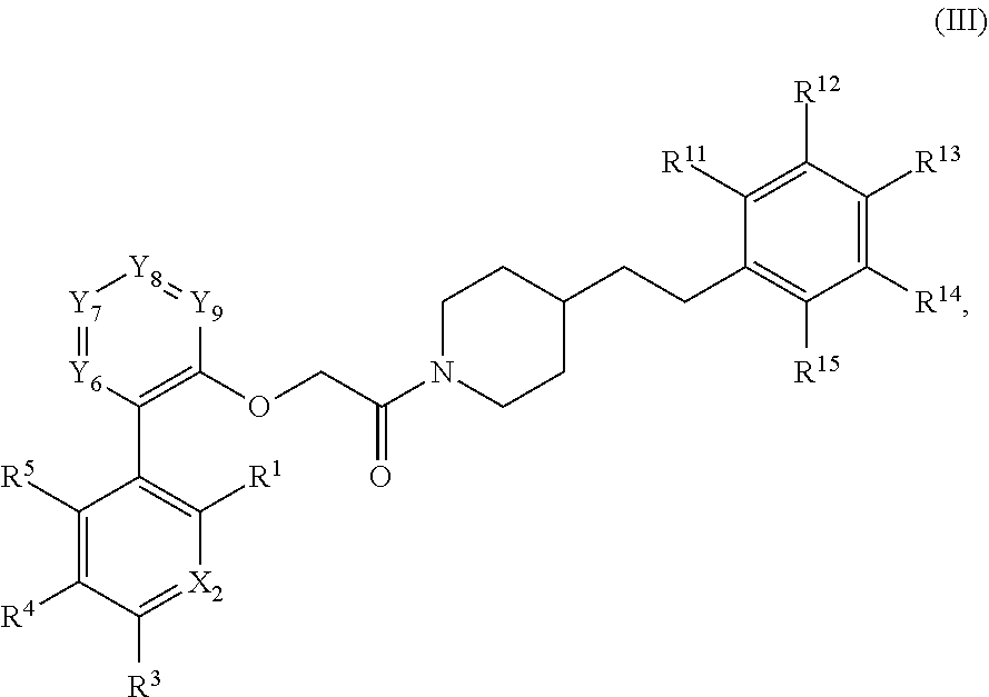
C1([R5])=C([R4])C([R3])=[X2]C([R1])=C1C1=C(OCC(=O)N2CCC(CCC3=C([R15])C([R14])=C([R13])C([R12])=C3[R11])CC2)[Y9]=[Y8][Y7]=[Y6]1
